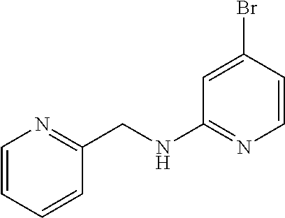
C1=CC=CC(CNC2=NC=CC(Br)=C2)=N1
